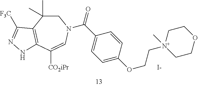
C1C(C)(C)C2=C(C([CO2iPr])=CN1C(=O)C1=CC=C(OCC[N+]3(C)CCOCC3)C=C1)NN=C2[F3C].[I-]
